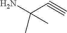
NC(C#C)(C)C
